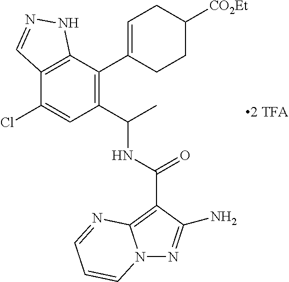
C12=C(C(C3=CCC([CO2Et])CC3)=C(C(C)NC(=O)C3=C4N(N=C3N)C=CC=N4)C=C1Cl)NN=C2
